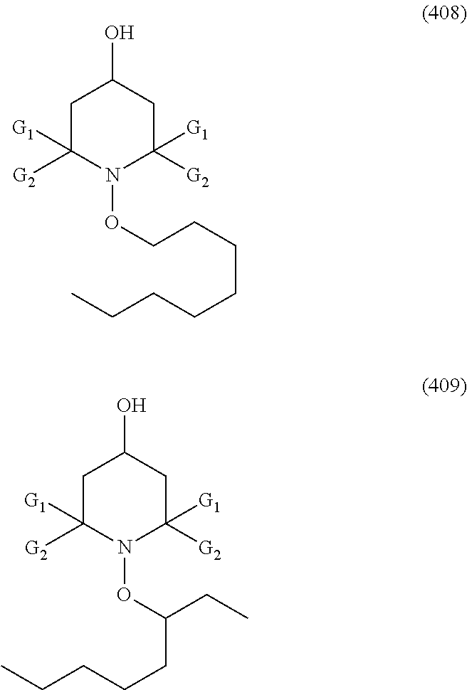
C1C([G2])([G1])N(OCCCCCCCC)C([G2])([G1])CC1O.C1C([G2])([G1])N(OC(CC)CCCCC)C([G2])([G1])CC1O
